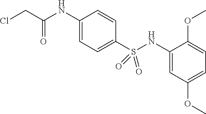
C(C(NC1=CC=C(S(NC2=CC(OC)=CC=C2OC)(=O)=O)C=C1)=O)Cl
